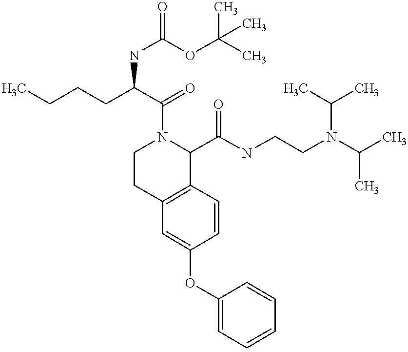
O(C1=CC2=C(C=C1)C(C(NCCN(C(C)C)C(C)C)=O)N(C(=O)C(NC(=O)OC(C)(C)C)CCCC)CC2)C1=CC=CC=C1
